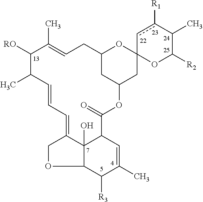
C1([RO])C(C)C=CC=C2C3(O)C(C=C(C)C([R3])C3OC2)C(=O)OC2CC(CC=C1C)OC1(C2)OC([R2])C(C)c([R1])c1
